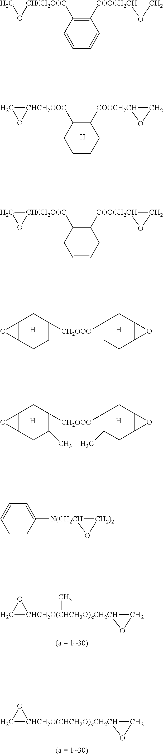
[H].C1[CHCH2OOC](C2CCCCC2[COOCH2CH]2CO2)O1.C12C(CCC([CH2OOC]C3CCC4C(C3)O4)C1)O2.[H].[H].C12C(CC(C)C([CH2OOC]C3C(C)CC4C(C3)O4)C1)O2.[H].[H].C1[CHCH2O(CHCH2O)aCH2CH]2(C)(CO2)O1.C1[CHCH2O(CHCH2O)aCH2CH]2(CO2)O1.C1[CHCH2OOC](C2=C([COOCH2CH]3CO3)C=CC=C2)O1.C1[CHCH2OOC](C2CC=CCC2[COOCH2CH]2CO2)O1.C1=C([N(CH2CH]2[CH2)2]O2)C=CC=C1
